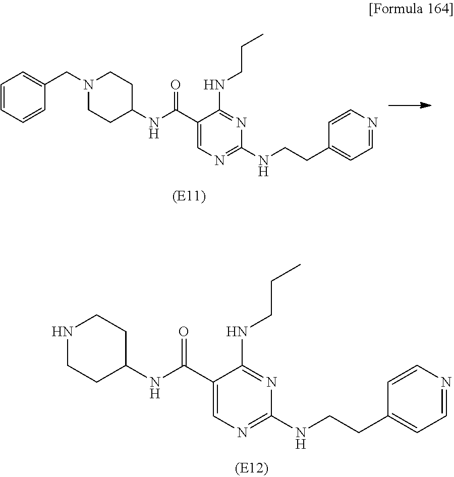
C1=CC=CC(CN2CCC(NC(C3=CN=C(NCCC4=CC=NC=C4)N=C3NCCC)=O)CC2)=C1.N1CCC(NC(C2=CN=C(NCCC3=CC=NC=C3)N=C2NCCC)=O)CC1
